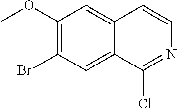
COC1=C(Br)C=C2C(=C1)C=CN=C2Cl
